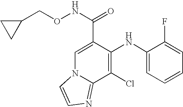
C1(NC2=C(Cl)C3=NC=CN3C=C2C(NOCC2CC2)=O)=CC=CC=C1F
